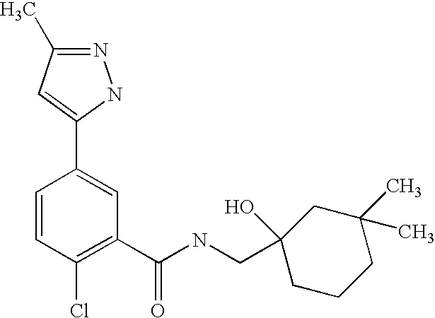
C1=CC(Cl)=C(C(NCC2(O)CCCC(C)(C)C2)=O)C=C1C1=CC(C)=NN1
